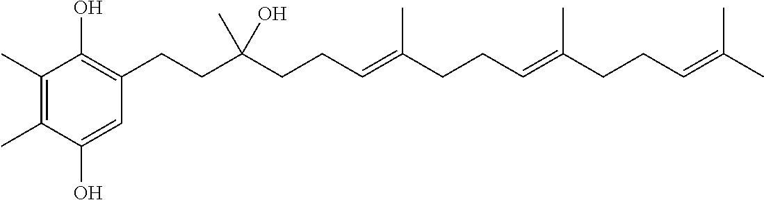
C1(C)=C(C)C(O)=CC(CCC(CCC=C(CCC=C(CCC=C(C)C)C)C)(C)O)=C1O
